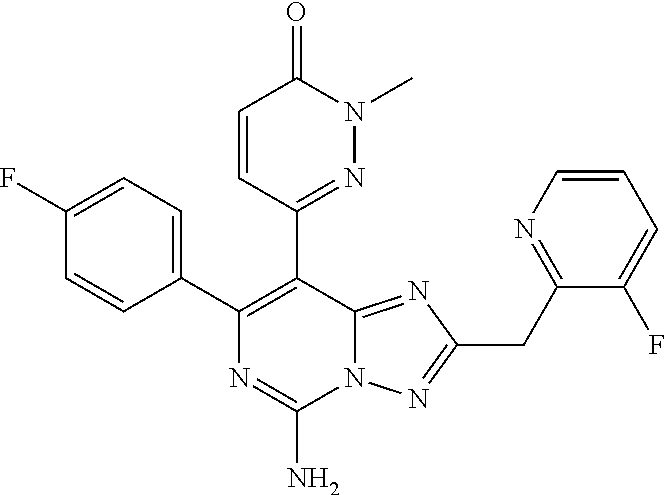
N12C(=NC(CC3=NC=CC=C3F)=N1)C(C1=NN(C)C(=O)C=C1)=C(C1=CC=C(F)C=C1)N=C2N
